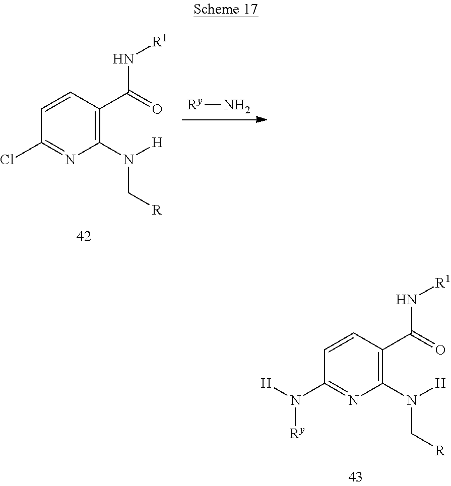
C1(Cl)=NC(N([H])C[R])=C(C(=O)N[R1])C=C1.[Ry]N.C1(N([Ry])[H])=NC(N([H])C[R])=C(C(=O)N[R1])C=C1
